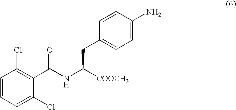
C1=CC=C(Cl)C(C(NC([COOCH3])CC2=CC=C(N)C=C2)=O)=C1Cl
